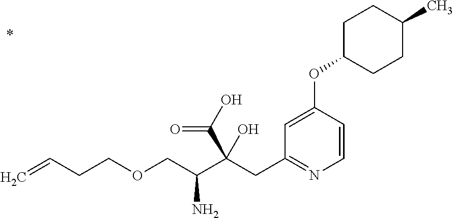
C1=CC(OC2CCC(C)CC2)=CC(CC(C(COCCC=C)N)(C(O)=O)O)=N1
